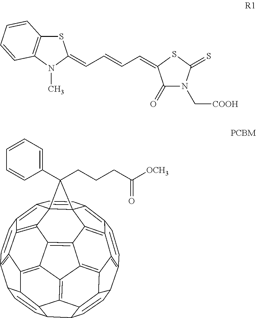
S1C2=C(N(C)C1=CC=CC=C1C(=O)N(C[COOH])C(=S)S1)C=CC=C2.C1=CC2=C3C45C6=C2C2=C1C1C7C2=C2C6=C6C8=C9C%10=C(C=CC%11=C(C4(C6=C%11%10)C5(C4=CC=CC=C4)CCCC([OCH3])=O)C=C3)C3C=CC4C(C=C1)C7C(=C28)C4C93
